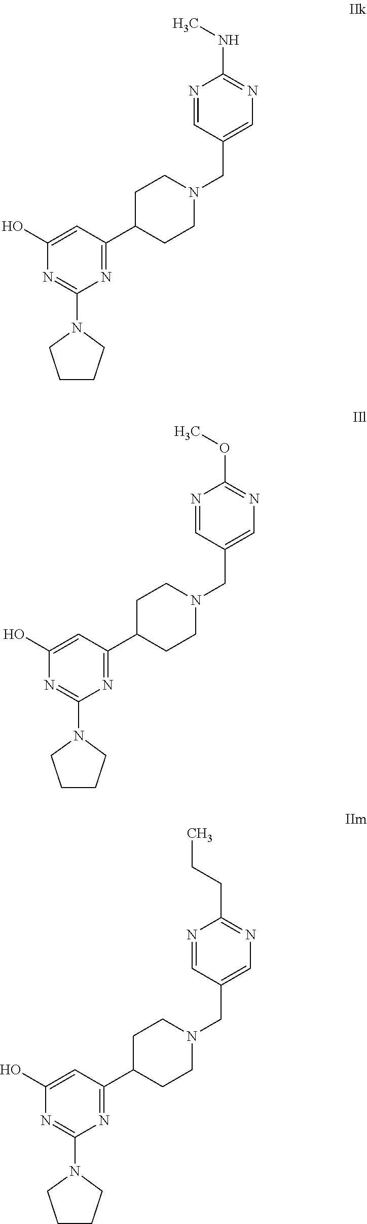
C1C(C2=NC(N3CCCC3)=NC(O)=C2)CCN(CC2=CN=C(NC)N=C2)C1.C1C(C2=NC(N3CCCC3)=NC(O)=C2)CCN(CC2=CN=C(OC)N=C2)C1.C1C(C2=NC(N3CCCC3)=NC(O)=C2)CCN(CC2=CN=C(CCC)N=C2)C1
